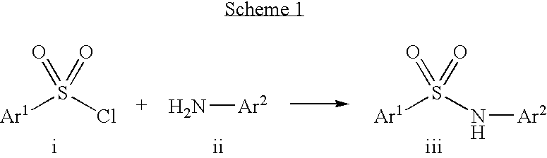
[Ar1]S(Cl)(=O)=O.N[Ar2].[Ar1]S(N[Ar2])(=O)=O
